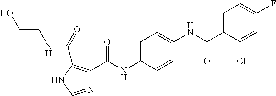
N1=CNC(C(=O)NCCO)=C1C(NC1=CC=C(NC(C2=CC=C(F)C=C2Cl)=O)C=C1)=O
